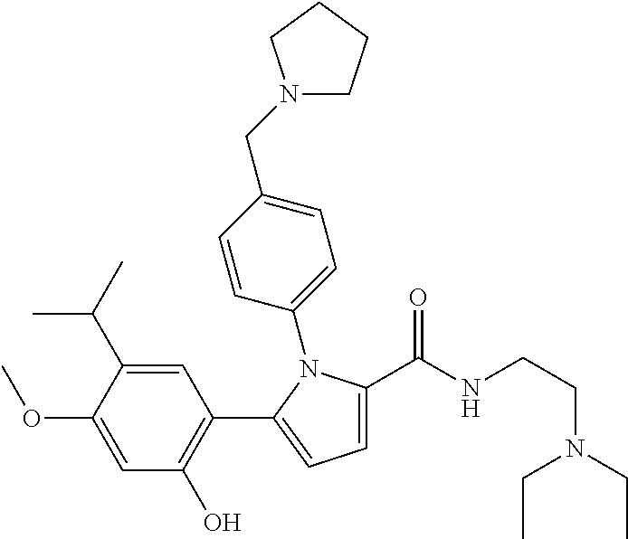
C1=C(C(NCCN(CC)CC)=O)N(C2=CC=C(CN3CCCC3)C=C2)C(C2=C(O)C=C(OC)C(C(C)C)=C2)=C1
